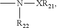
CN([XR21])[R22]
